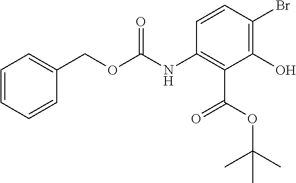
N(C1=C(C(OC(C)(C)C)=O)C(O)=C(Br)C=C1)C(OCC1=CC=CC=C1)=O
